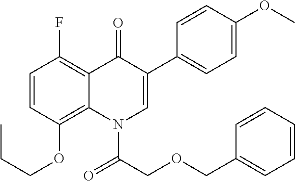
C1=CC(OCCC)=C2C(=C1F)C(=O)C(C1=CC=C(OC)C=C1)=CN2C(COCC1=CC=CC=C1)=O
